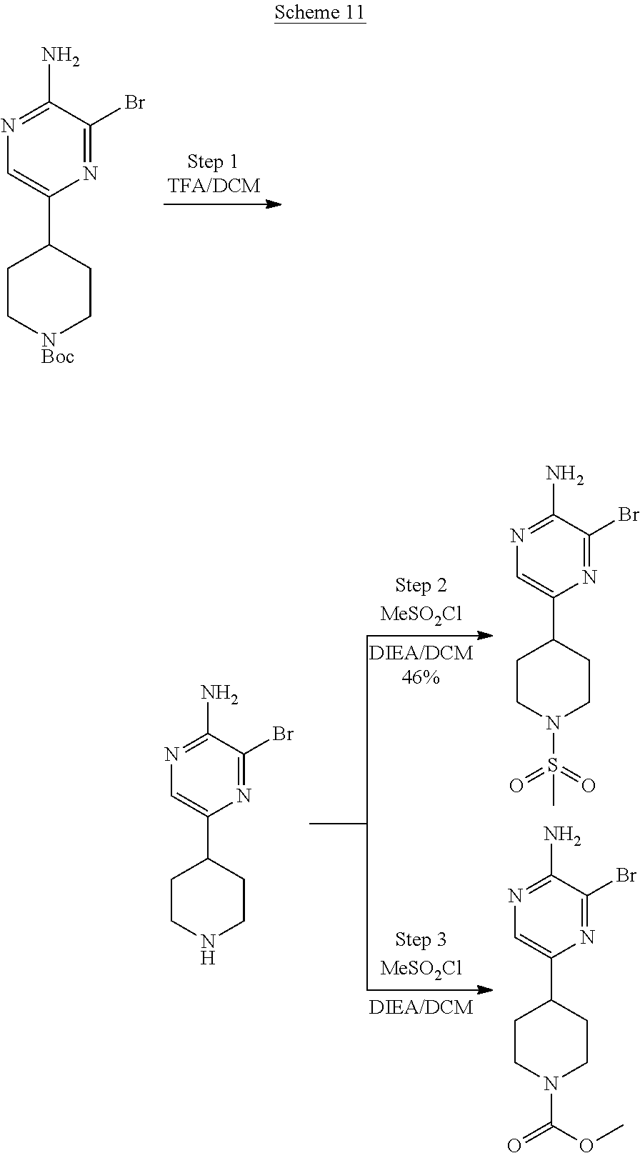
C1CC(C2=CN=C(N)C(Br)=N2)CC[NBoc]1.C1CC(C2=CN=C(N)C(Br)=N2)CCN1C(=O)OC.C1CC(C2=CN=C(N)C(Br)=N2)CCN1.C1CC(C2=CN=C(N)C(Br)=N2)CCN1S(=O)(=O)C
